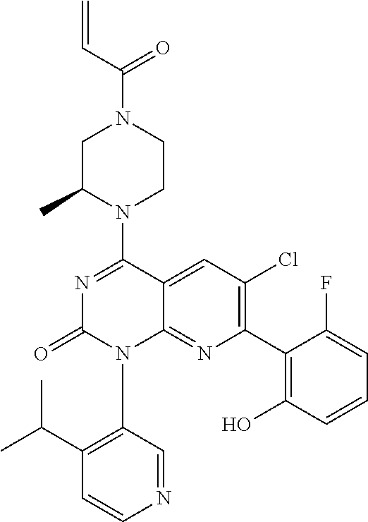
C1C(C)N(C2=NC(=O)N(C3=C(C(C)C)C=CN=C3)C3=NC(C4=C(O)C=CC=C4F)=C(Cl)C=C23)CCN1C(C=C)=O
